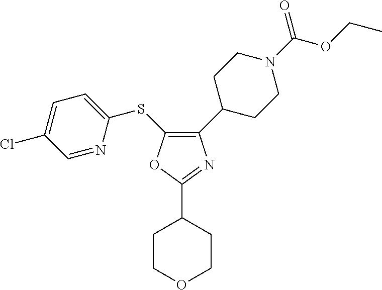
C1(C2CCN(C(OCC)=O)CC2)=C(SC2=CC=C(Cl)C=N2)OC(C2CCOCC2)=N1
